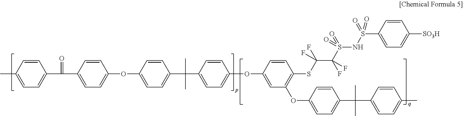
C1=C(C)C=CC(C(=O)C2=CC=C(OC3=CC=C(C(C)(C)C4=CC=C(OC5=CC(OC6=CC=C(C(C)(C)C7=CC=C(C)C=C7)C=C6)=C(SC(C(S(NS(C6=CC=C([SO3H])C=C6)(=O)=O)(=O)=O)(F)F)(F)F)C=C5)C=C4)C=C3)C=C2)=C1
